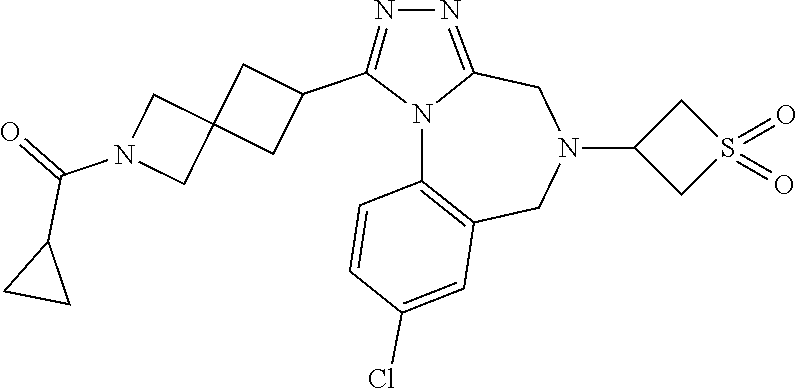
N12C3=C(CN(C4CS(=O)(=O)C4)CC1=NN=C2C1CC2(C1)CN(C(=O)C1CC1)C2)C=C(Cl)C=C3
